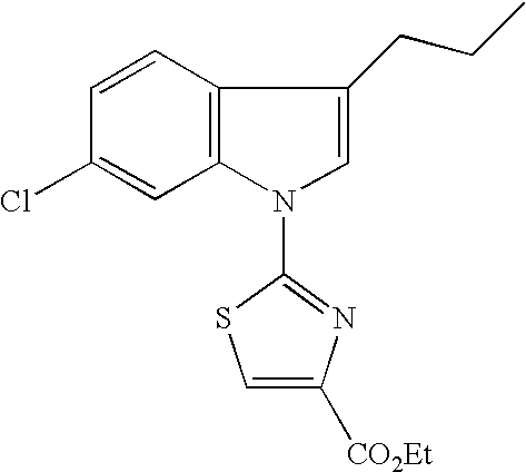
C12=C(C=CC(Cl)=C1)C(CCC)=CN2C1=NC([CO2Et])=CS1
